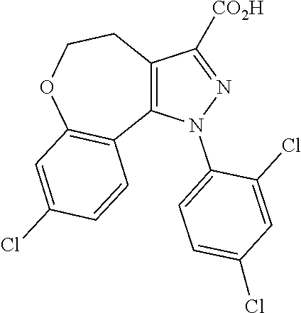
C12=C(N(C3=CC=C(Cl)C=C3Cl)N=C1[CO2H])C1=C(OCC2)C=C(Cl)C=C1
